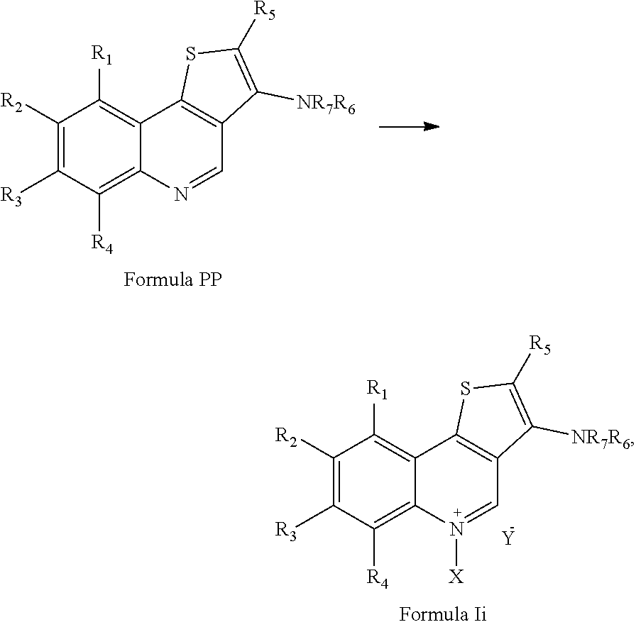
C1([R2])=C([R3])C([R4])=C2C(=C1[R1])C1=C(C=N2)C([NR7R6])=C([R5])S1.C1([R2])=C([R3])C([R4])=C2C(=C1[R1])C1=C(C=N2[X])C([NR7R6])=C([R5])S1.[Y]
